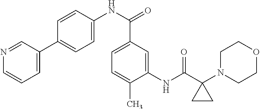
C1(NC(C2(N3CCOCC3)CC2)=O)=CC(C(NC2=CC=C(C3=CC=CN=C3)C=C2)=O)=CC=C1C
